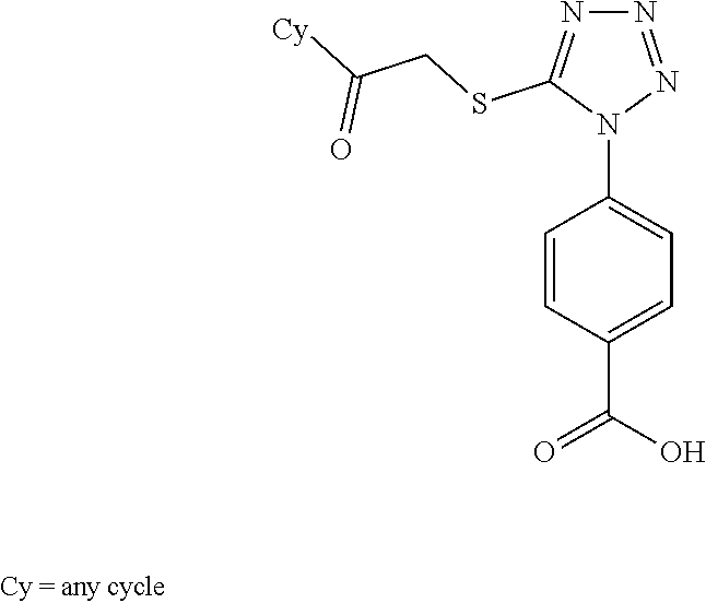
C1=CC(C(O)=O)=CC=C1N1N=NN=C1SCC([Cy])=O
